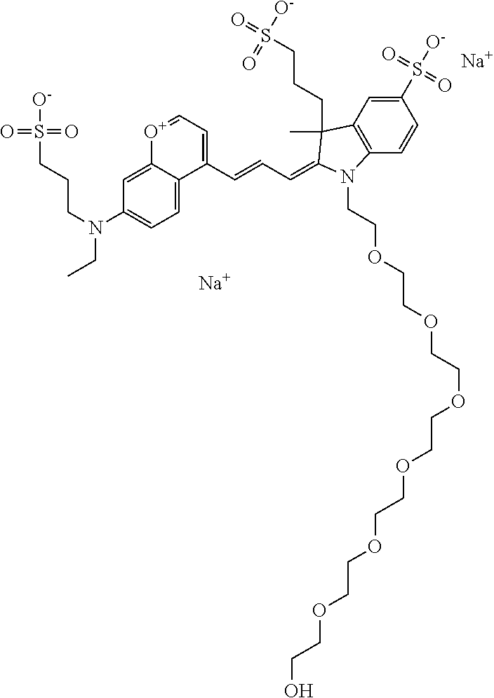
C1=C2C(=CC=C1N(CCCS([O-])(=O)=O)CC)C(C=CC=C1C(C)(CCCS([O-])(=O)=O)C3=C(C=CC(S(=O)([O-])=O)=C3)N1CCOCCOCCOCCOCCOCCOCCO)=CC=[O+]2.[Na].[Na]
